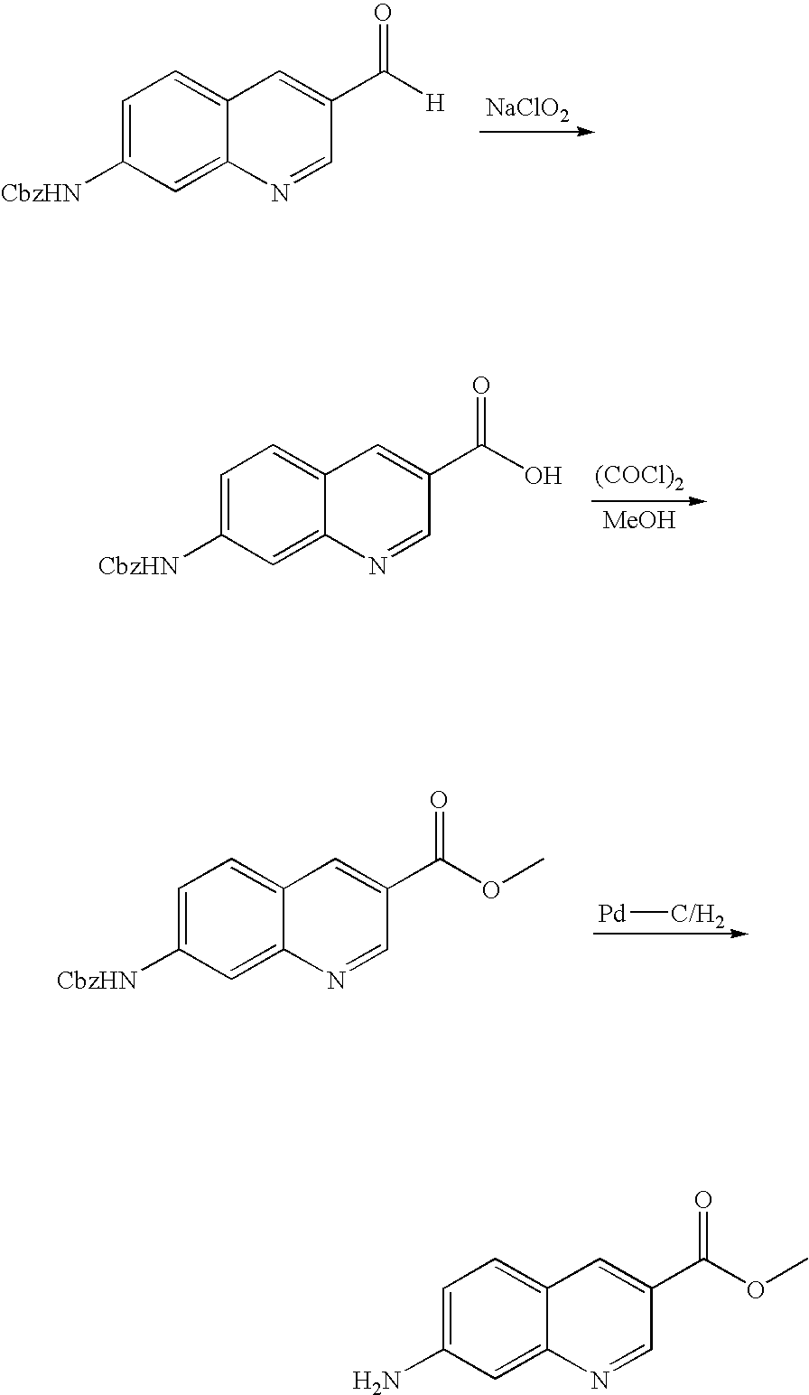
[NaClO2].C1=C([CbzHN])C=C2C(=C1)C=C(C([H])=O)C=N2.[(COCl)2].[MeOH].C1=C([CbzHN])C=C2C(=C1)C=C(C(O)=O)C=N2.C1=C([CbzHN])C=C2C(=C1)C=C(C(OC)=O)C=N2.[Pd][C/H2].C1=C(N)C=C2C(=C1)C=C(C(OC)=O)C=N2
